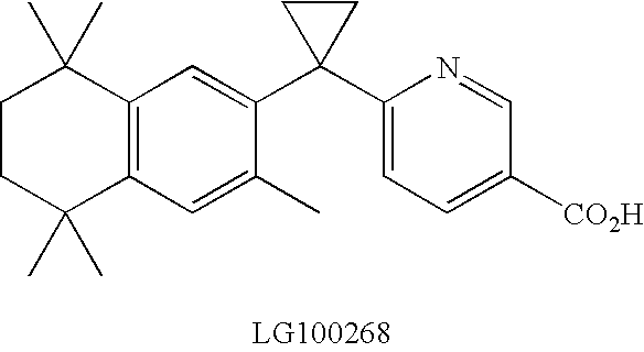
C1CC(C)(C)C2=C(C1(C)C)C=C(C1(C3=CC=C([CO2H])C=N3)CC1)C(C)=C2
